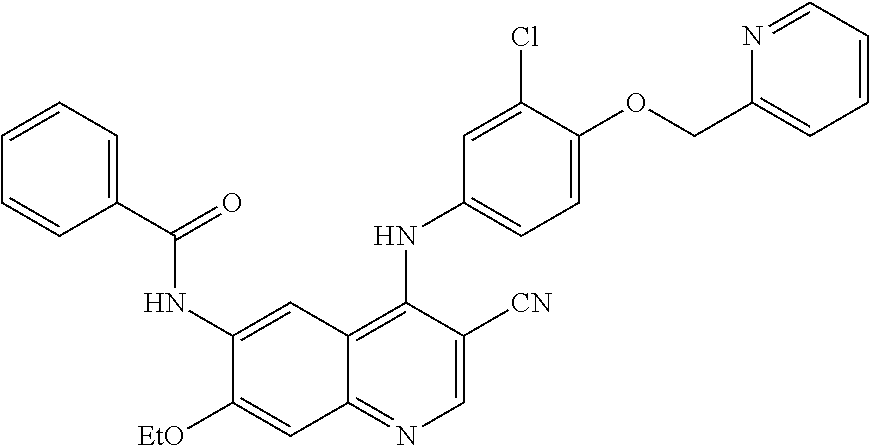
C1(NC(C2=CC=CC=C2)=O)=CC2=C(NC3=CC=C(OCC4=CC=CC=N4)C(Cl)=C3)C([CN])=CN=C2C=C1[OEt]
